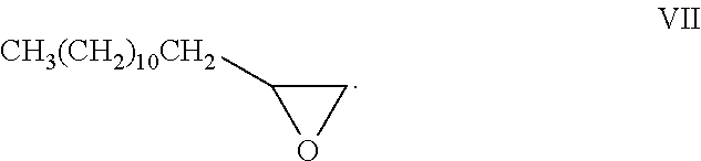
[CH3(CH2)10CH2]C1OC1
